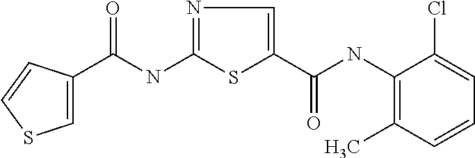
C(NC1=NC=C(C(=O)NC2=C(C)C=CC=C2Cl)S1)(=O)C1=CSC=C1
